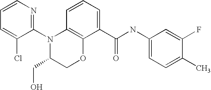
C1(N2C(CO)COC3=C2C=CC=C3C(NC2=CC=C(C)C(F)=C2)=O)=NC=CC=C1Cl
